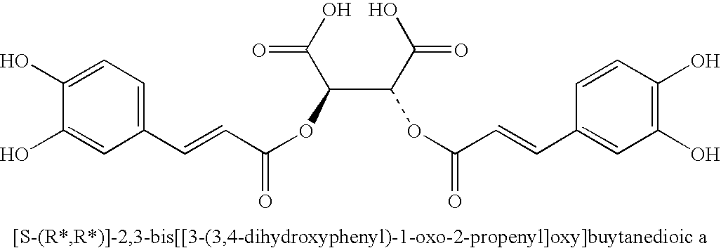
C1(C=CC(OC(C(C(O)=O)OC(=O)C=CC2=CC(O)=C(O)C=C2)C(O)=O)=O)=CC=C(O)C(O)=C1
